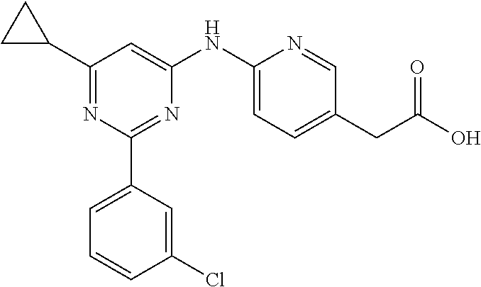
C1=C(C2=NC(NC3=CC=C(CC(O)=O)C=N3)=CC(C3CC3)=N2)C=C(Cl)C=C1
